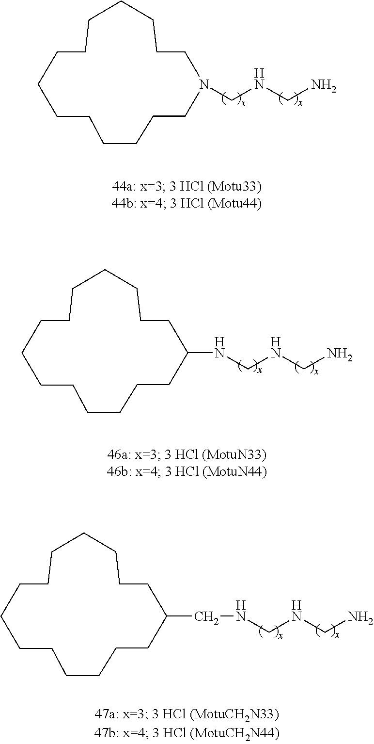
C1CCCCCCCCCCCCN(CNCN)C1.C1CCCCCCCCCCCCC(NCNCN)C1.C1CCCCCCCCCCCCC(CNCNCN)C1
